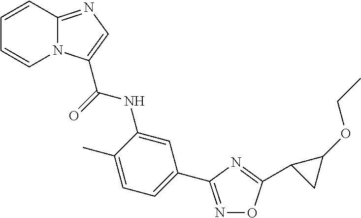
C1=C(C)C(NC(=O)C2=CN=C3N2C=CC=C3)=CC(C2=NOC(C3CC3OCC)=N2)=C1
